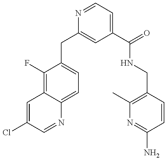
C1=C(Cl)C=NC2=CC=C(CC3=CC(C(=O)NCC4=C(C)N=C(N)C=C4)=CC=N3)C(F)=C12
